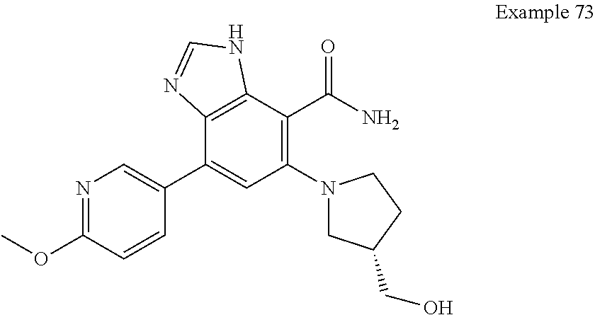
C12=C(C(C(N)=O)=C(N3CC(CO)CC3)C=C1C1=CN=C(OC)C=C1)NC=N2
